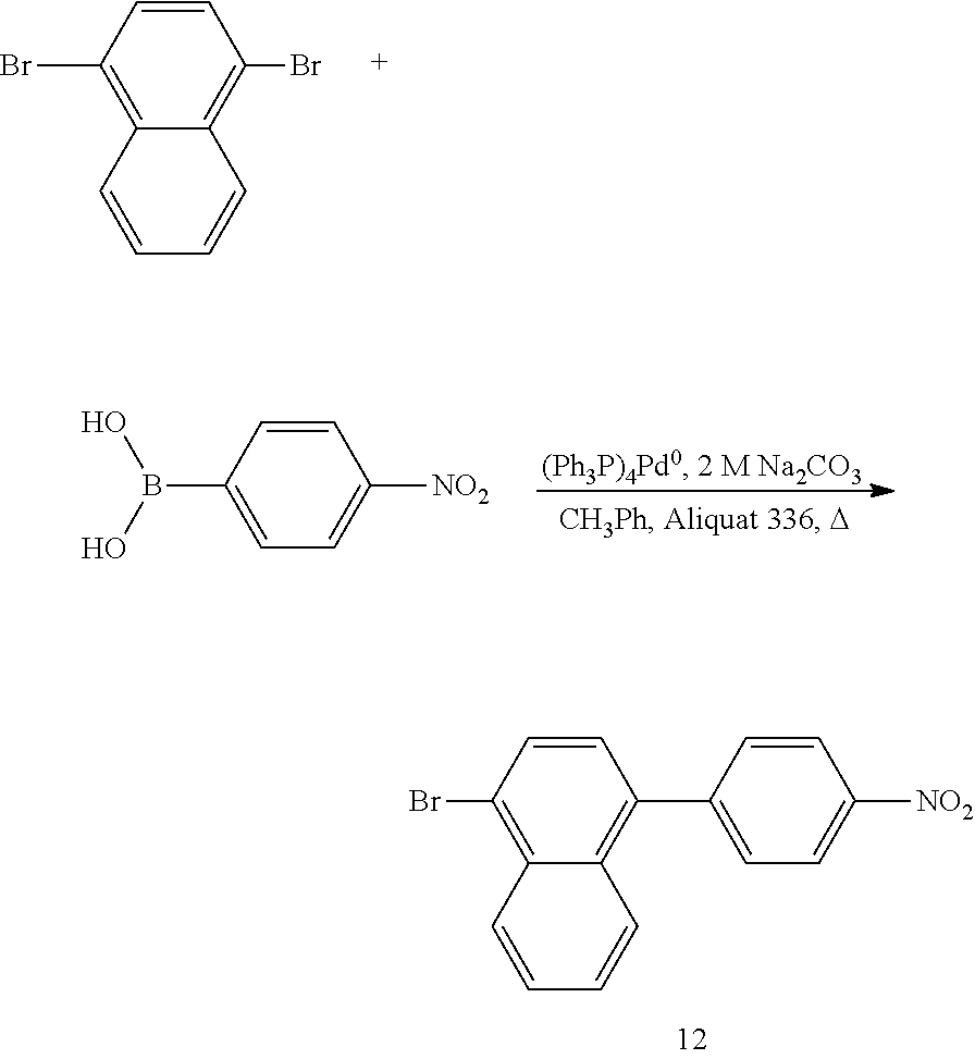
C1(Br)=C2C(=C(C3=CC=C([NO2])C=C3)C=C1)C=CC=C2.C12=C(Br)C=CC(Br)=C1C=CC=C2.C1(B(O)O)=CC=C([NO2])C=C1
